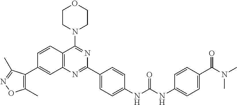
C1=CC2=C(C=C1C1=C(C)ON=C1C)N=C(C1=CC=C(NC(NC3=CC=C(C(N(C)C)=O)C=C3)=O)C=C1)N=C2N1CCOCC1
